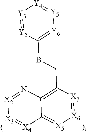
[Y3]1=[Y2]C(BCC2=C3C(=[X5][X6]=[X7]2)[X4]=[X3][X2]=N3)=[Y6][Y5]=[Y4]1
